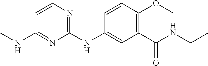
C1=CN=C(NC2=CC(C(NCC)=O)=C(OC)C=C2)N=C1NC
